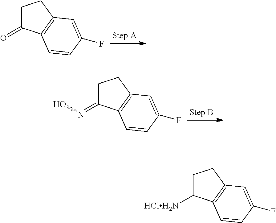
C1C(=O)C2=C(C1)C=C(F)C=C2.C1C(=NO)C2=C(C1)C=C(F)C=C2.C1C([HClH2N])C2=C(C1)C=C(F)C=C2
